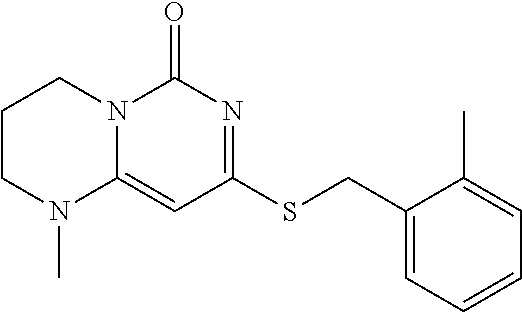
C1CN(C)C2=CC(SCC3=CC=CC=C3C)=NC(=O)N2C1
